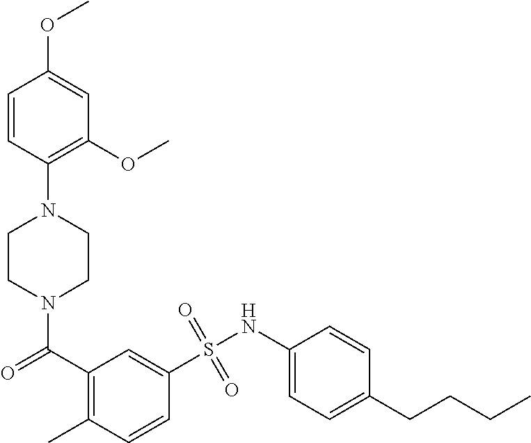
N1(C(=O)C2=C(C)C=CC(S(NC3=CC=C(CCCC)C=C3)(=O)=O)=C2)CCN(C2=C(OC)C=C(OC)C=C2)CC1
